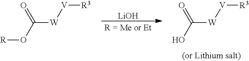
[LiOH].[R3][V][W]C(O[R])=O.[R3][V][W]C(O)=O
